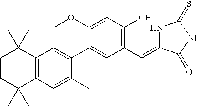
C1CC(C)(C)C2=C(C1(C)C)C=C(C1=CC(C=C3NC(=S)NC3=O)=C(O)C=C1OC)C(C)=C2
